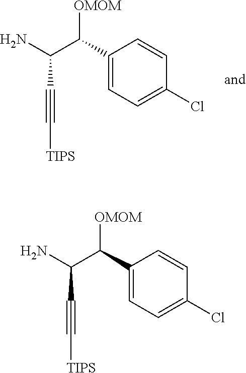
C(C#C[TIPS])(N)C(C1=CC=C(Cl)C=C1)[OMOM].C(C#C[TIPS])(N)C(C1=CC=C(Cl)C=C1)[OMOM]
